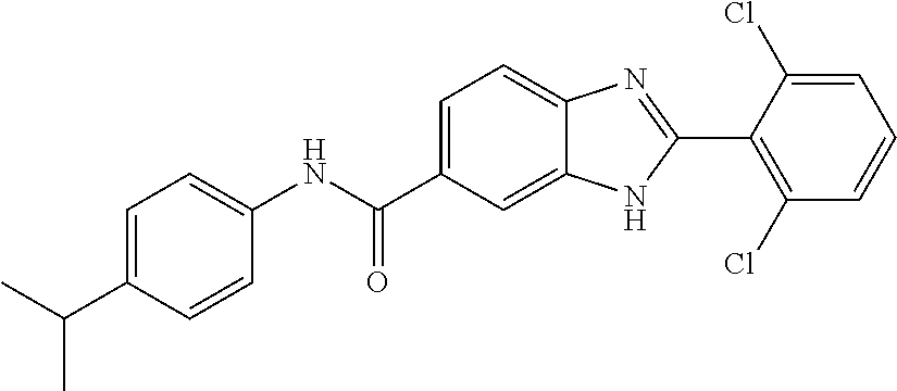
N(C(C1=CC=C2C(=C1)NC(C1=C(Cl)C=CC=C1Cl)=N2)=O)C1=CC=C(C(C)C)C=C1
